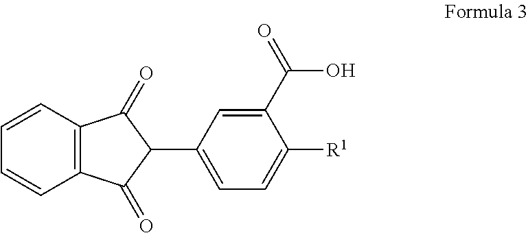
C1=CC=CC2=C1C(=O)C(C1=CC=C([R1])C(C(=O)O)=C1)C2=O
